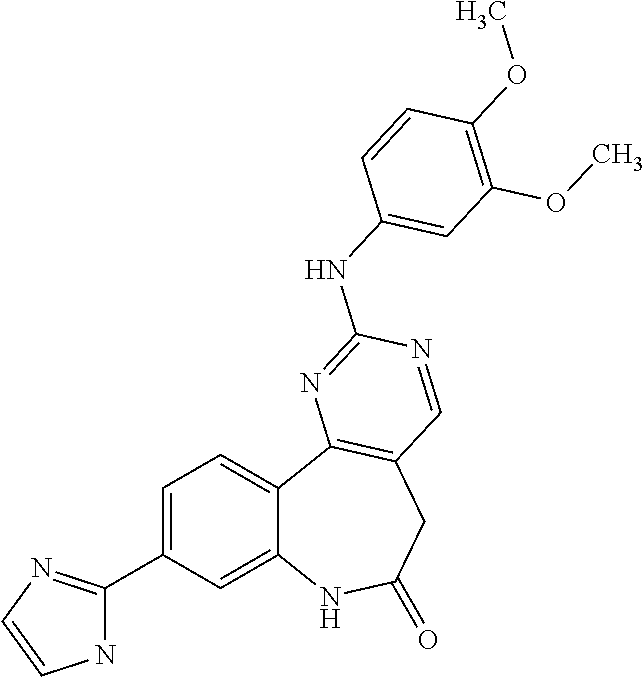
C1=C(C2=NC=CN2)C=C2C(=C1)C1=C(CC(=O)N2)C=NC(NC2=CC(OC)=C(OC)C=C2)=N1
